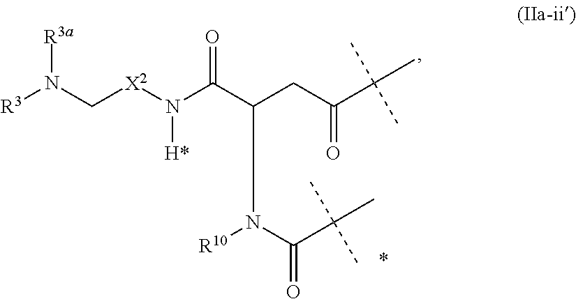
[R3a]N(C[X2]N(C(C(CC(C(C)(C)C)=O)N(C(=O)C(C)(C)C)[R10])=O)[H*])[R3]
